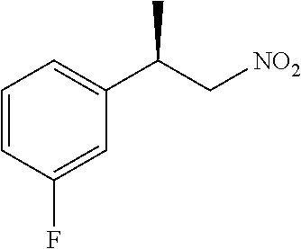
C1=CC(F)=CC(C(C[NO2])C)=C1
